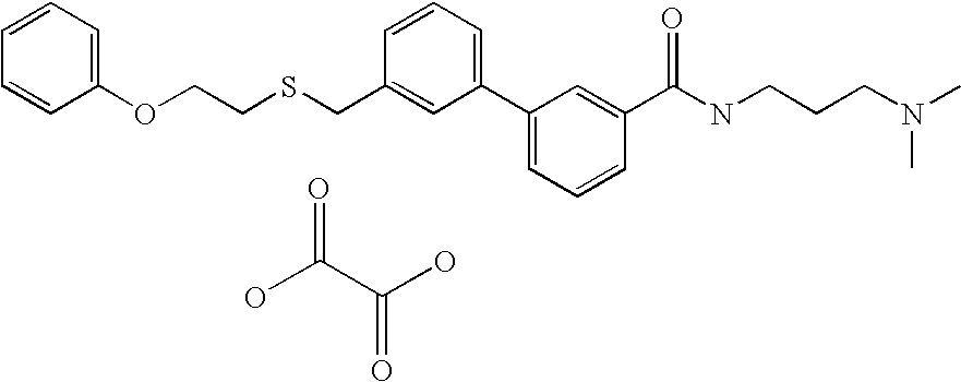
C1(OCCSCC2=CC(C3=CC=CC(C(NCCCN(C)C)=O)=C3)=CC=C2)=CC=CC=C1.OC(=O)C(O)=O
